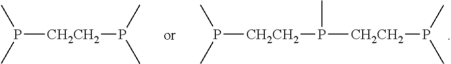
P([CH2CH2]P(C)[CH2CH2]P(C)C)(C)C.P([CH2CH2]P(C)C)(C)C
